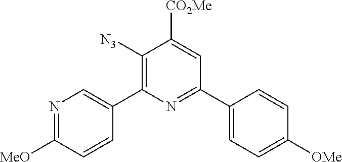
C1([N3])=C(C2=CN=C([MeO])C=C2)N=C(C2=CC=C([OMe])C=C2)C=C1[CO2Me]
